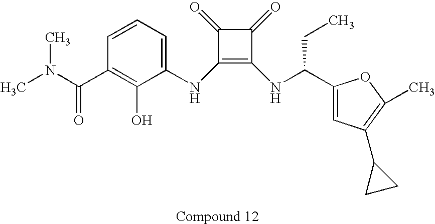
C1(NC2=CC=CC(C(=O)N(C)C)=C2O)=C(NC(C2=CC(C3CC3)=C(C)O2)CC)C(=O)C1=O
